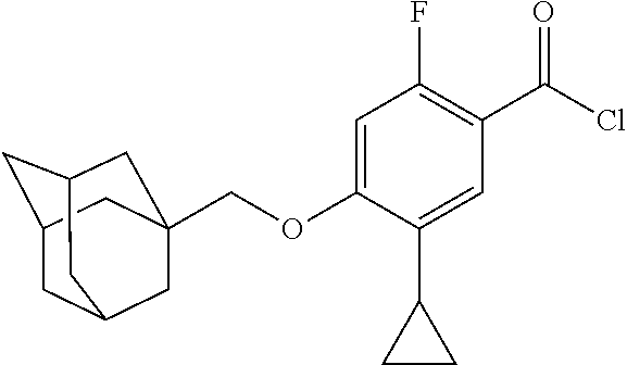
C1(OCC23CC4CC(CC(C2)C4)C3)=CC(F)=C(C(Cl)=O)C=C1C1CC1
